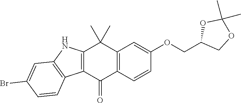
C12=C(C(=O)C3=C(C1(C)C)C=C(OCC1COC(C)(C)O1)C=C3)C1=C(N2)C=C(Br)C=C1
